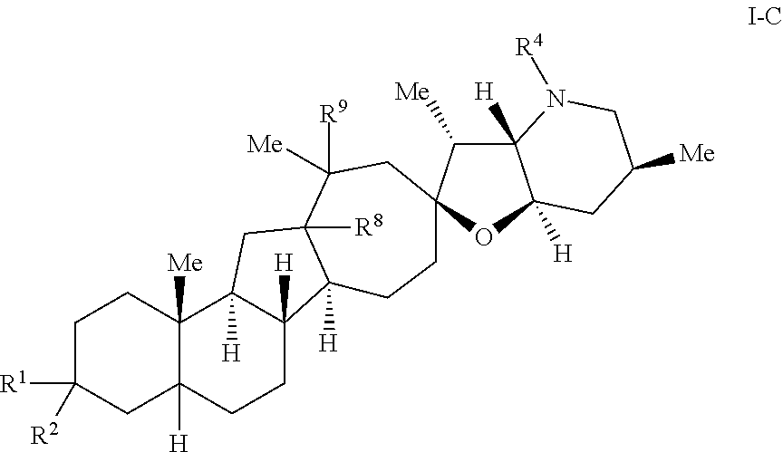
C1C([R1])([R2])CC2([H])C([Me])(C1)C1([H])C([H])(CC2)C2([H])C([R8])(C1)C([R9])([Me])CC1(CC2)C([Me])C2([H])C([H])(O1)CC([Me])CN2[R4]
